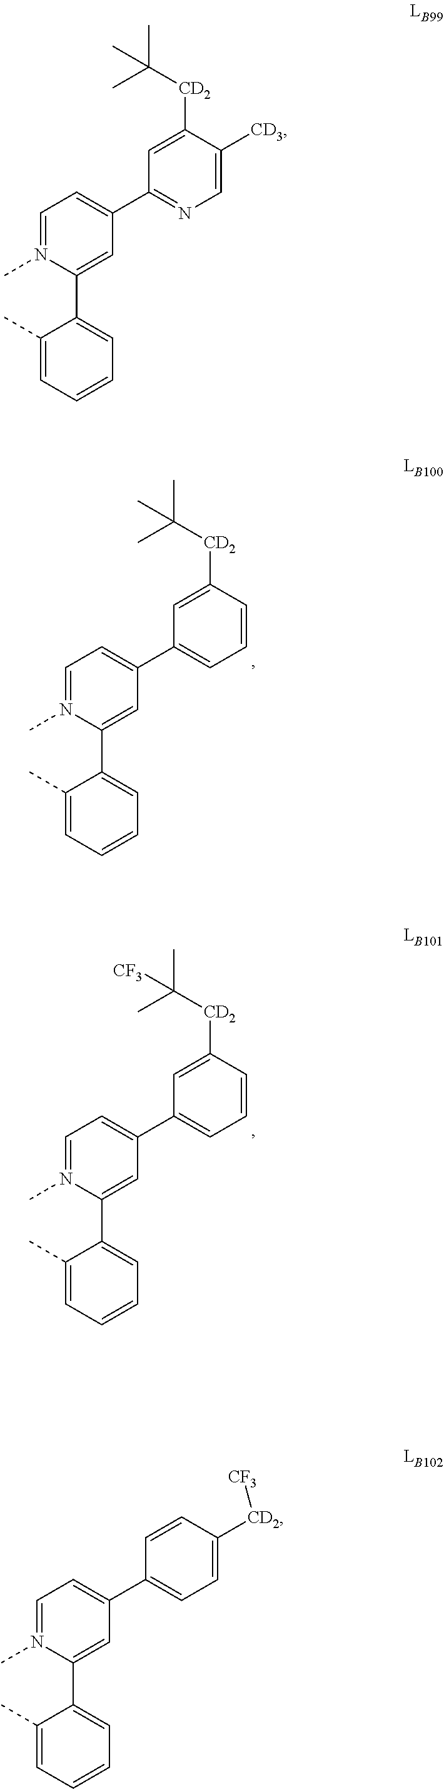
C1=N(C)C(C2=CC=CC=C2C)=CC(C2=NC=C([CD3])C([CD2]C(C)(C)C)=C2)=C1.C1=N(C)C(C2=CC=CC=C2C)=CC(C2=CC=CC([CD2]C(C)(C)C)=C2)=C1.C1=N(C)C(C2=CC=CC=C2C)=CC(C2=CC=CC([CD2]C(C)(C)[CF3])=C2)=C1.C1=N(C)C(C2=CC=CC=C2C)=CC(C2=CC=C([CD2][CF3])C=C2)=C1
